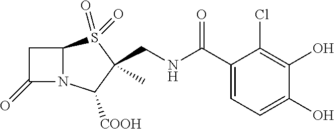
C1(C(NCC2(C)S(=O)(=O)C3N(C2[COOH])C(=O)C3)=O)=CC=C(O)C(O)=C1Cl
